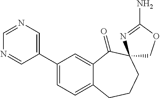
C1(C2=CN=CN=C2)=CC=C2C(=C1)C(=O)C1(CCC2)COC(N)=N1
